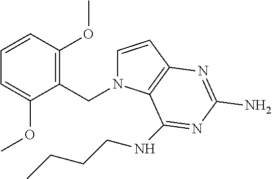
C1=CC2=C(N1CC1=C(OC)C=CC=C1OC)C(NCCCC)=NC(N)=N2
